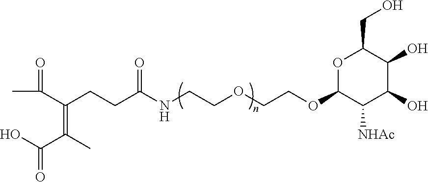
O1C(CO)C(O)C(O)C([NHAc])C1OCCOCCNC(CCC(=C(C)C(=O)O)C(C)=O)=O
